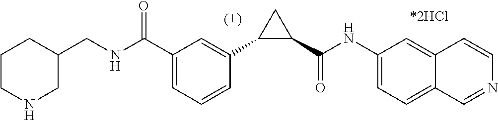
C1(C(NC2=CC=C3C(=C2)C=CN=C3)=O)CC1C1=CC(C(NCC2CCCNC2)=O)=CC=C1
